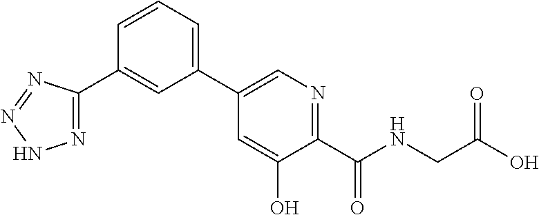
C1=CC=C(C2=CN=C(C(=O)NCC(O)=O)C(O)=C2)C=C1C1=NNN=N1
